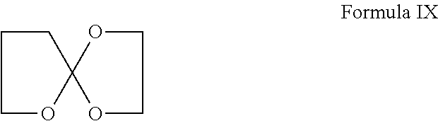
C1CCOC12OCCO2
